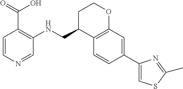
C1=CN=CC(NCC2C3=C(OCC2)C=C(C2=CSC(C)=N2)C=C3)=C1C(=O)O
